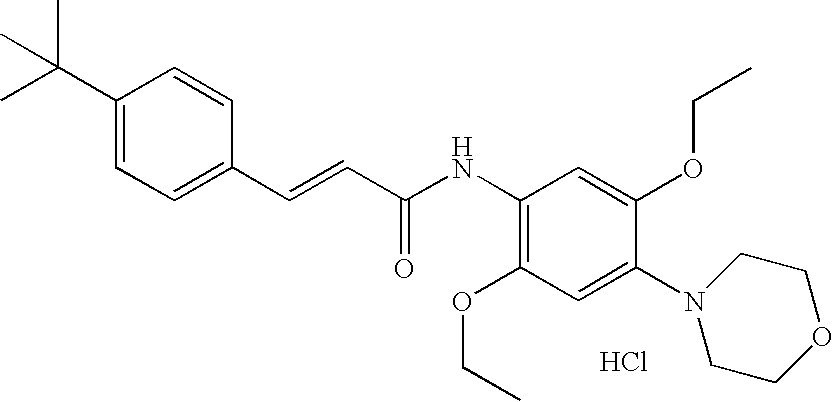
C1(C=CC(=O)NC2=C(OCC)C=C(N3CCOCC3)C(OCC)=C2)=CC=C(C(C)(C)C)C=C1.Cl
